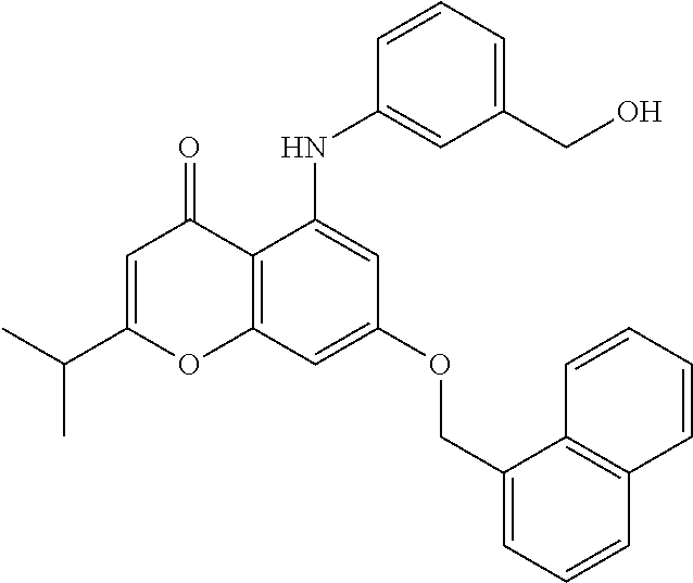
C1=C(C(C)C)OC2=C(C1=O)C(NC1=CC(CO)=CC=C1)=CC(OCC1=CC=CC3=C1C=CC=C3)=C2
